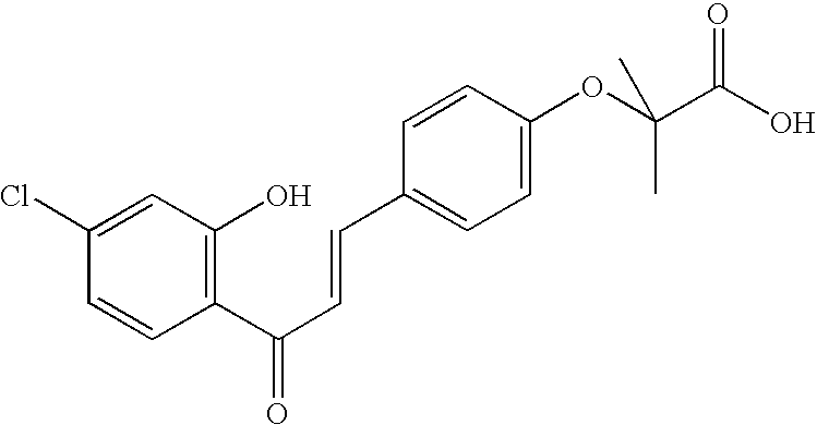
C1(Cl)=CC(O)=C(C(C=CC2=CC=C(OC(C(O)=O)(C)C)C=C2)=O)C=C1
